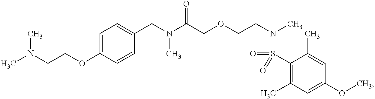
C1(OCCN(C)C)=CC=C(CN(C(COCCN(C)S(=O)(=O)C2=C(C)C=C(OC)C=C2C)=O)C)C=C1
